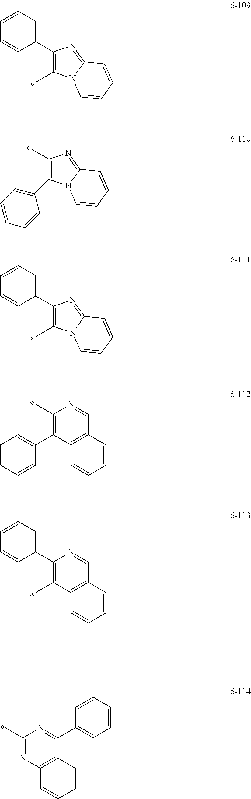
C1(C2=CC=CC=C2)=C(C)N2C(=N1)C=CC=C2.C1(C)=C(C2=CC=CC=C2)N2C(=N1)C=CC=C2.C1(C2=CC=CC=C2)=C(C)N2C(=N1)C=CC=C2.C1(C)=C(C2=CC=CC=C2)C2=C(C=N1)C=CC=C2.C1(C2=CC=CC=C2)=C(C)C2=C(C=N1)C=CC=C2.C1(C)=NC2=C(C(C3=CC=CC=C3)=N1)C=CC=C2
